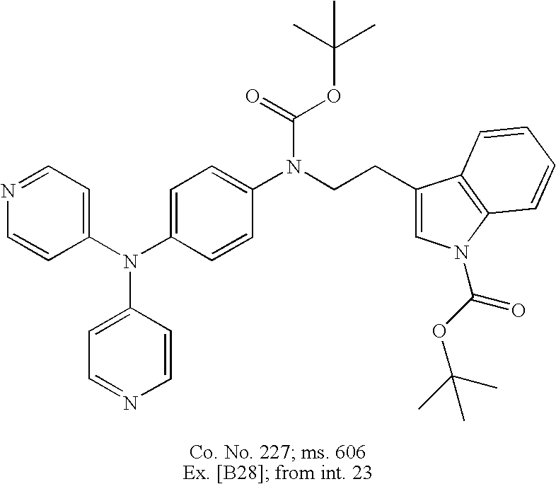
C1=C(N(C2=CC=C(N(CCC3=CN(C(OC(C)(C)C)=O)C4=C3C=CC=C4)C(=O)OC(C)(C)C)C=C2)C2=CC=NC=C2)C=CN=C1
